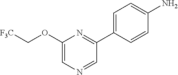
NC1=CC=C(C2=NC(OC[F3C])=CN=C2)C=C1
